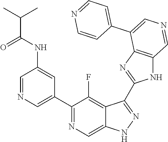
C1(C2=CN=CC(NC(=O)C(C)C)=C2)=NC=C2C(=C1F)C(C1=NC3=C(N1)C=NC=C3C1=CC=NC=C1)=NN2
